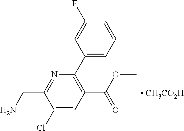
C1(Cl)=CC(C(OC)=O)=C(C2=CC=CC(F)=C2)N=C1CN.[ CH3CO2H]
